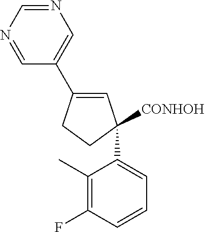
N1=CN=CC(C2=CC(C3=CC=CC(F)=C3C)([CONHOH])CC2)=C1
